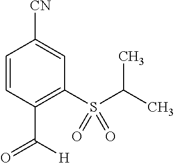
C1=CC(C(=O)[H])=C(S(C(C)C)(=O)=O)C=C1[CN]
